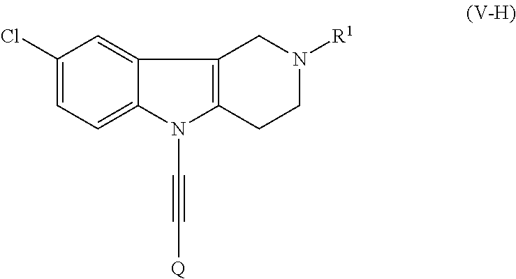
N1(C#C[Q])C2=CC=C(Cl)C=C2C2=C1CCN([R1])C2
